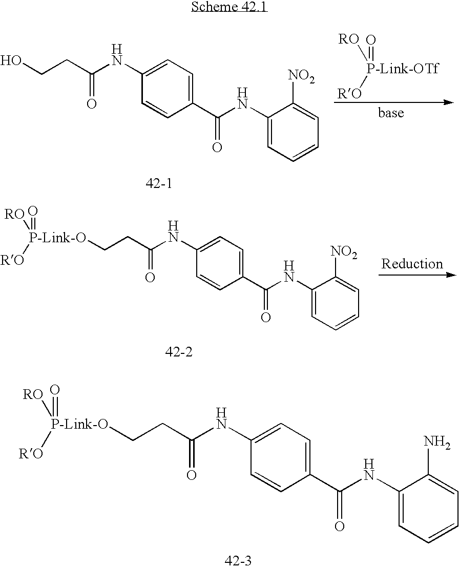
C1(NC(C2=CC=C(NC(CC[P-Link-O](=O)([RO])[RO])=O)C=C2)=O)=CC=CC=C1N.C1(NC(C2=CC=C(NC(CCO)=O)C=C2)=O)=CC=CC=C1[NO2].[P-Link-OTf](=O)([RO])[RO].C1(NC(C2=CC=C(NC(CC[P-Link-O](=O)([RO])[RO])=O)C=C2)=O)=CC=CC=C1[NO2]
